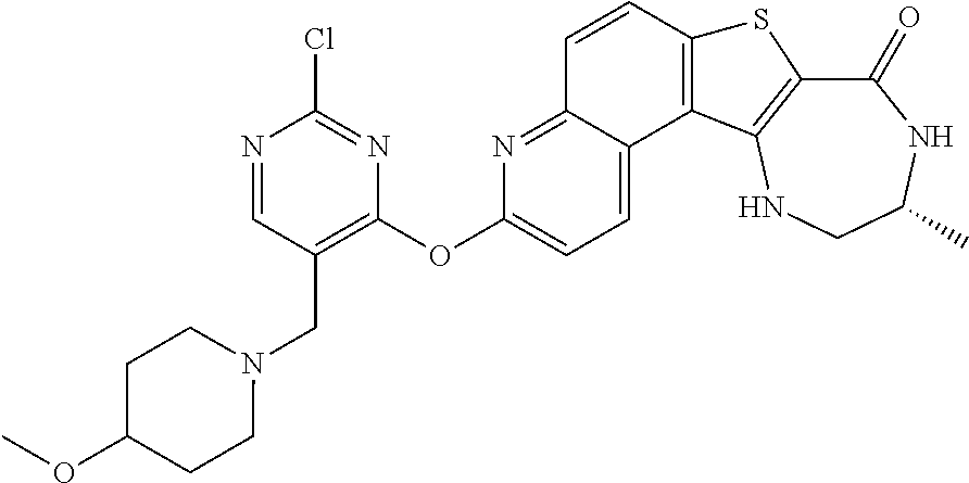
C1(=O)C2=C(NCC(C)N1)C1=C(S2)C=CC2=NC(OC3=C(CN4CCC(OC)CC4)C=NC(Cl)=N3)=CC=C12
